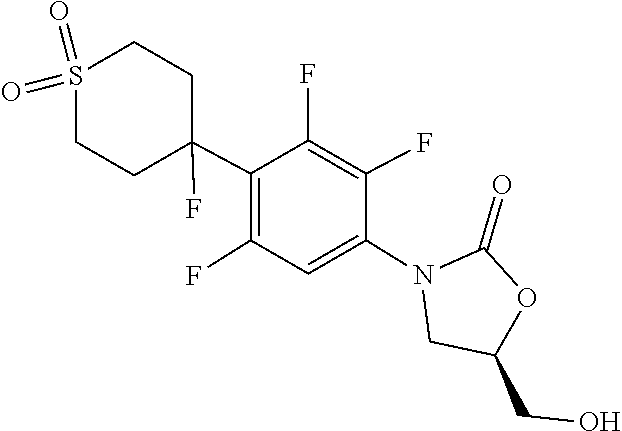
C1(=O)OC(CO)CN1C1=CC(F)=C(C2(F)CCS(=O)(=O)CC2)C(F)=C1F
